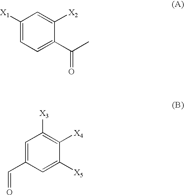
C1([X1])=CC=C(C(C)=O)C([X2])=C1.C1=C(C=O)C=C([X5])C([X4])=C1[X3]
